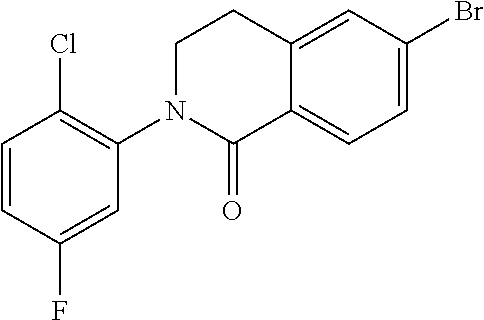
ClC1=C(N2C(=O)C3=CC=C(Br)C=C3CC2)C=C(F)C=C1
